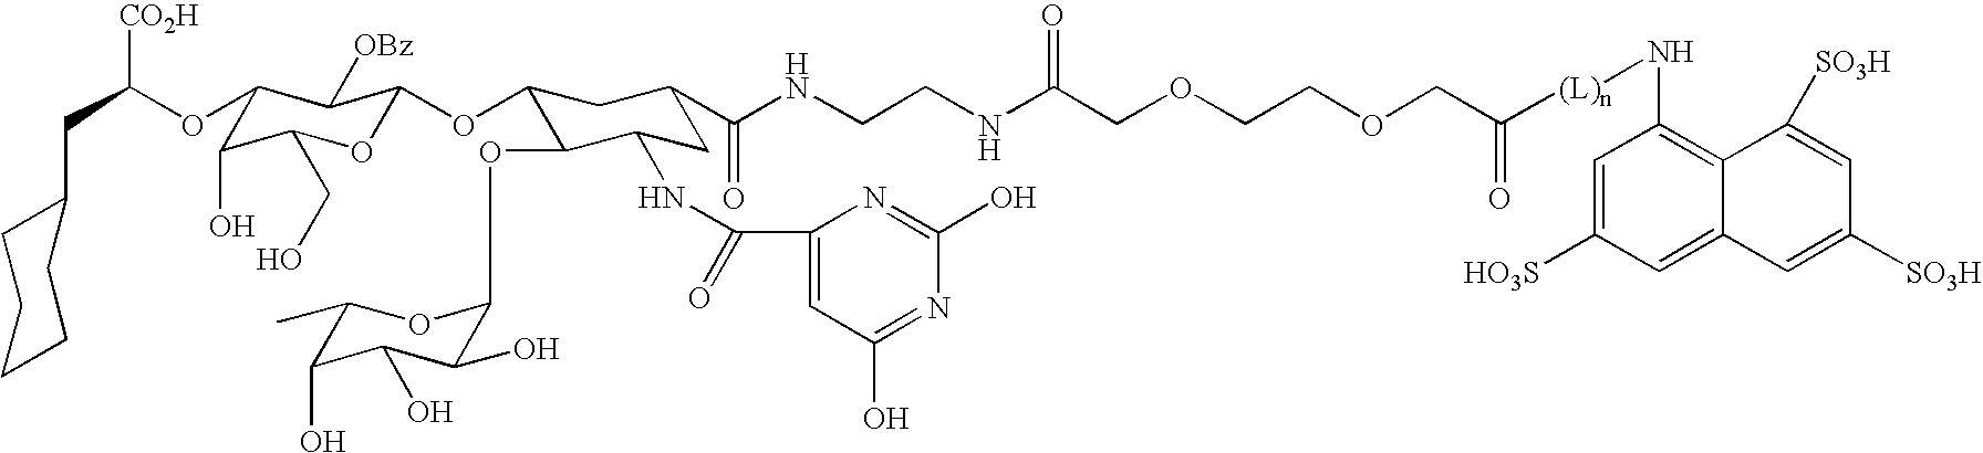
C1(CC(OC2C(O)C(CO)OC(OC3C(OC4C(O)C(O)C(O)C(C)O4)C(NC(C4=CC(O)=NC(O)=N4)=O)CC(C(NCCNC(COCCOCC([(L)n]NC4=C5C(=CC([HO3S])=C4)C=C([SO3H])C=C5[SO3H])=O)=O)=O)C3)C2[OBz])[CO2H])CCCCC1
